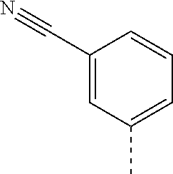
C1(C#N)=CC(C)=CC=C1
